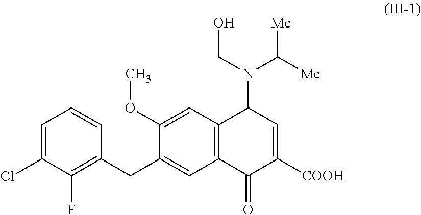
C1=C(Cl)C(F)=C(CC2=CC3=C(C=C2OC)C(N(CO)C([Me])[Me])C=C([COOH])C3=O)C=C1
